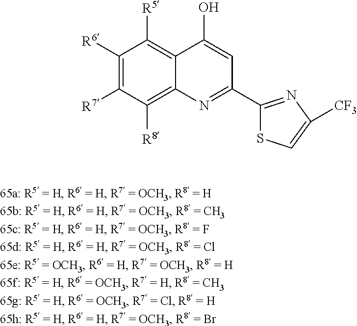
C12=C([R8])C([R7])=C([R6])C([R5])=C1C(O)=CC(C1=NC([CF3])=CS1)=N2
